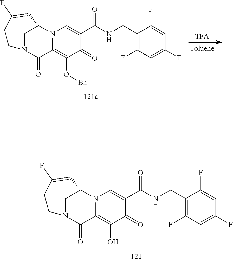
C1N2C(=O)C3=C(O[Bn])C(=O)C(C(NCC4=C(F)C=C(F)C=C4F)=O)=CN3C1C=C(F)CC2.C1N2C(=O)C3=C(O)C(=O)C(C(NCC4=C(F)C=C(F)C=C4F)=O)=CN3C1C=C(F)CC2
